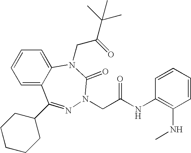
C1=C2C(=CC=C1)N(CC(=O)C(C)(C)C)C(=O)N(CC(NC1=C(NC)C=CC=C1)=O)N=C2C1CCCCC1
